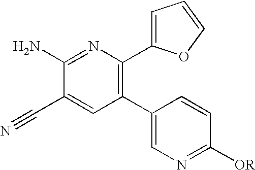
[OR]C1=NC=C(C2=C(C3=CC=CO3)N=C(N)C(C#N)=C2)C=C1
